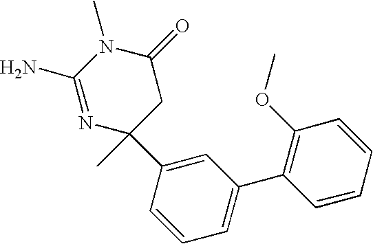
N1=C(N)N(C)C(=O)CC1(C)C1=CC(C2=C(OC)C=CC=C2)=CC=C1
